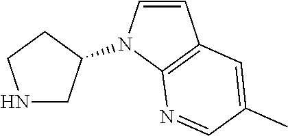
N1CC(N2C=CC3=C2N=CC(C)=C3)CC1
